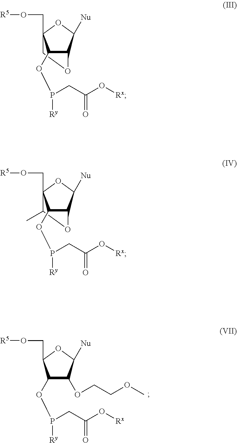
C1(OP([Ry])CC(=O)O[Rx])C(OCCOC)C([Nu])OC1CO[R5].C1C2(CO[R5])C(OP([Ry])CC(=O)O[Rx])C(C([Nu])O2)O1.C1(C)C2(CO[R5])C(OP([Ry])CC(=O)O[Rx])C(C([Nu])O2)O1
